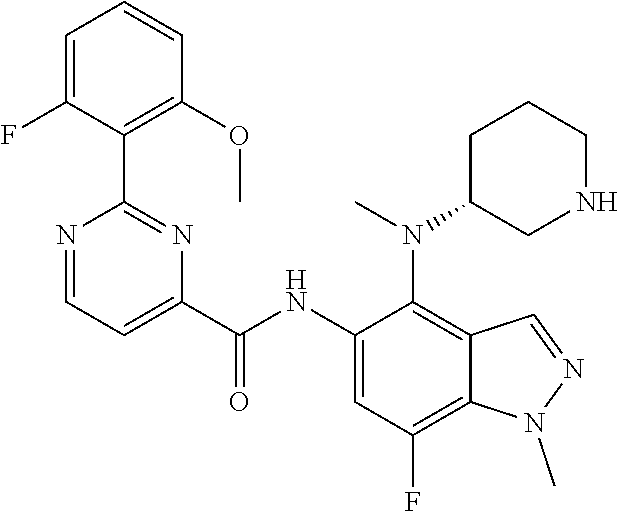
C1=C(F)C(C2=NC(C(=O)NC3=CC(F)=C4C(=C3N(C)C3CNCCC3)C=NN4C)=CC=N2)=C(OC)C=C1
